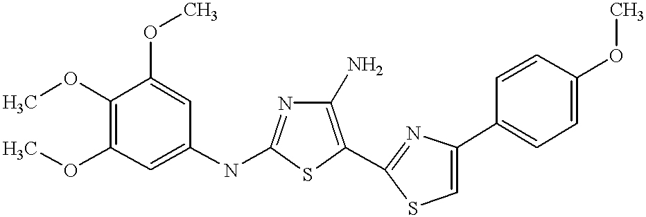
COC1=C(OC)C=C(NC2=NC(N)=C(C3=NC(C4=CC=C(OC)C=C4)=CS3)S2)C=C1OC
